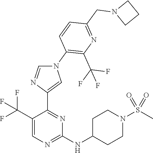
C1(C(F)(F)F)=CN=C(NC2CCN(S(C)(=O)=O)CC2)N=C1C1=CN(C2=C(C(F)(F)F)N=C(CN3CCC3)C=C2)C=N1
